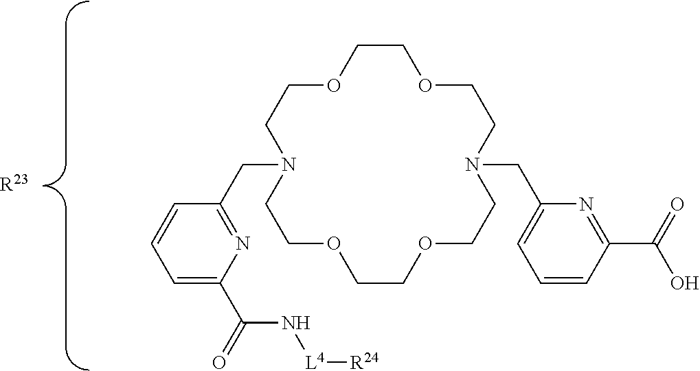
C1=C(C(=O)N[L4][R24])N=C(CN2CCOCCOCCN(CC3=CC=CC(C(=O)O)=N3)CCOCCOCC2)C=C1.[R23]
